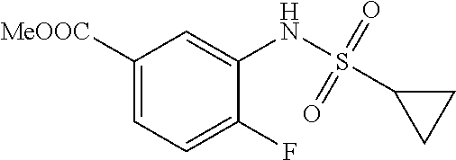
[MeOOC]C1=CC=C(F)C(NS(=O)(=O)C2CC2)=C1
